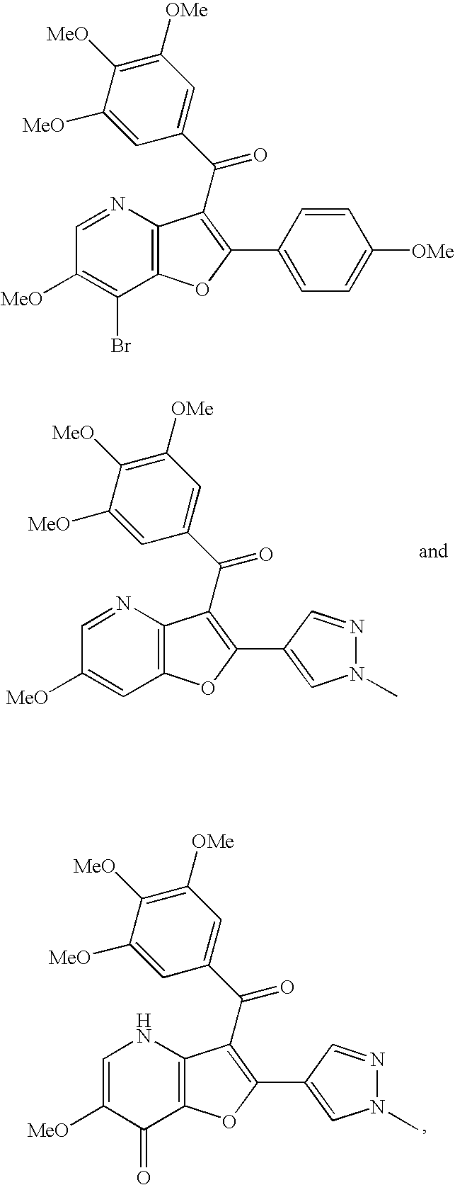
C1=C([MeO])C(=O)C2=C(N1)C(C(C1=CC([OMe])=C([MeO])C([MeO])=C1)=O)=C(C1=CN(C)N=C1)O2.C1=NC2=C(C=C1[MeO])OC(C1=CN(C)N=C1)=C2C(C1=CC([OMe])=C([MeO])C([MeO])=C1)=O.C1=NC2=C(C(Br)=C1[MeO])OC(C1=CC=C([OMe])C=C1)=C2C(C1=CC([OMe])=C([MeO])C([MeO])=C1)=O
